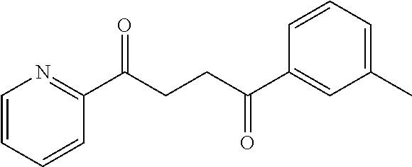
C1(C(CCC(C2=CC(C)=CC=C2)=O)=O)=NC=CC=C1
